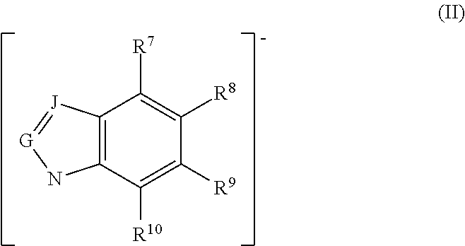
C12=C(C([R10])=C([R9])C([R8])=C1[R7])N[G]=[J]2
